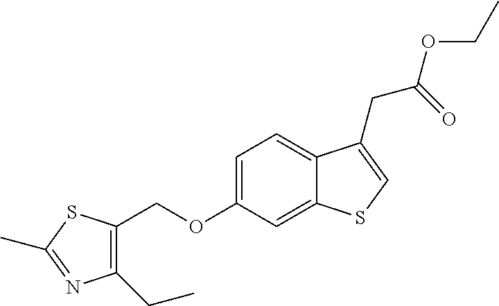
C(OC1=CC=C2C(=C1)SC=C2CC(OCC)=O)C1=C(CC)N=C(C)S1
